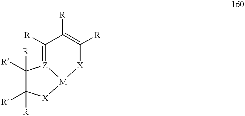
C1([R])([R])C([R])([R])[X][M]2[Z]1=C([R])C([R])=C([R])[X]2
